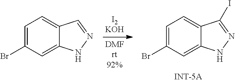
C1=C(Br)C=C2C(=C1)C=NN2.C1=C(Br)C=C2C(=C1)C(I)=NN2
